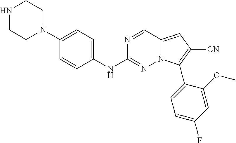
N1CCN(C2=CC=C(NC3=NN4C(=CC([CN])=C4C4=CC=C(F)C=C4OC)C=N3)C=C2)CC1
